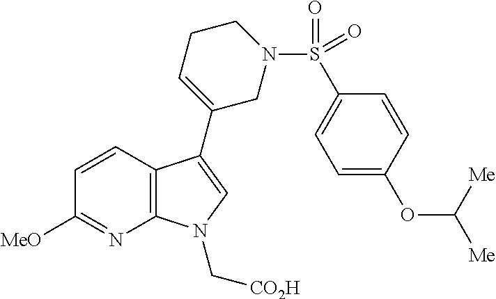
C12=C(C(C3=CCCN(S(=O)(=O)C4=CC=C(OC([Me])[Me])C=C4)C3)=CN1C[CO2H])C=CC([MeO])=N2
